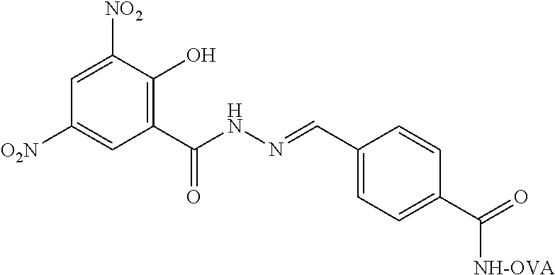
C1([NO2])=CC([O2N])=CC(C(NN=CC2=CC=C(C(=O)[NH-OVA])C=C2)=O)=C1O
